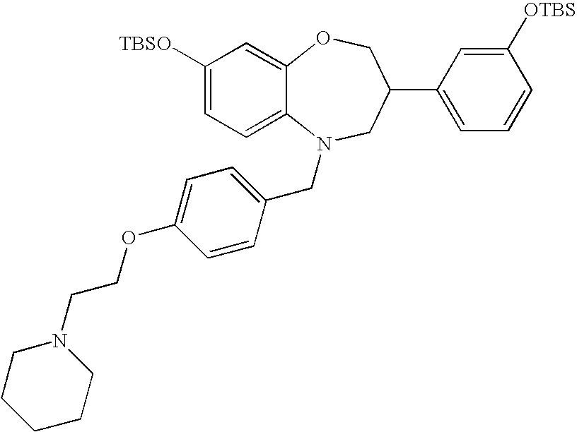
C1([TBSO])=CC=C2C(=C1)OCC(C1=CC=CC([OTBS])=C1)CN2CC1=CC=C(OCCN2CCCCC2)C=C1
